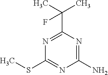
C1(N)=NC(C(C)(C)F)=NC(SC)=N1
